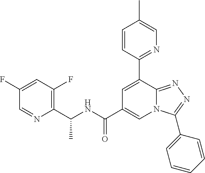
C1(C(NC(C2=C(F)C=C(F)C=N2)C)=O)=CN2C(=NN=C2C2=CC=CC=C2)C(C2=NC=C(C)C=C2)=C1
